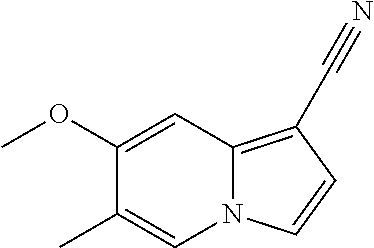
N12C(=C(C#N)C=C1)C=C(OC)C(C)=C2
